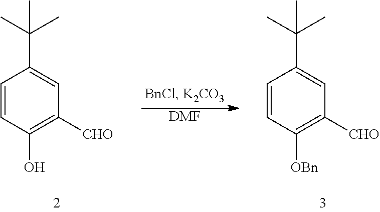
[DMF].C1=CC([OBn])=C([CHO])C=C1C(C)(C)C.C1=CC(O)=C([CHO])C=C1C(C)(C)C
